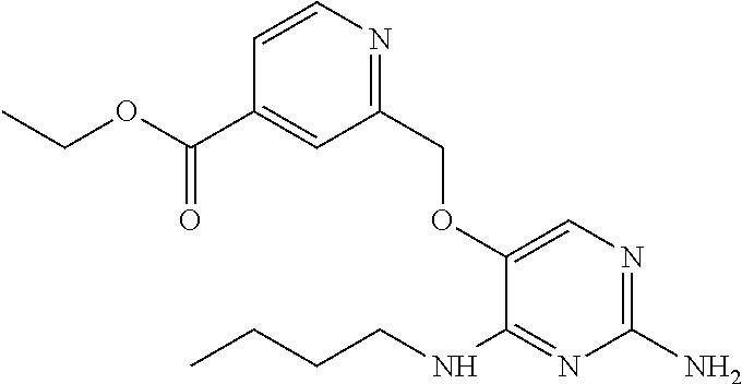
C1(COC2=CN=C(N)N=C2NCCCC)=NC=CC(C(OCC)=O)=C1
